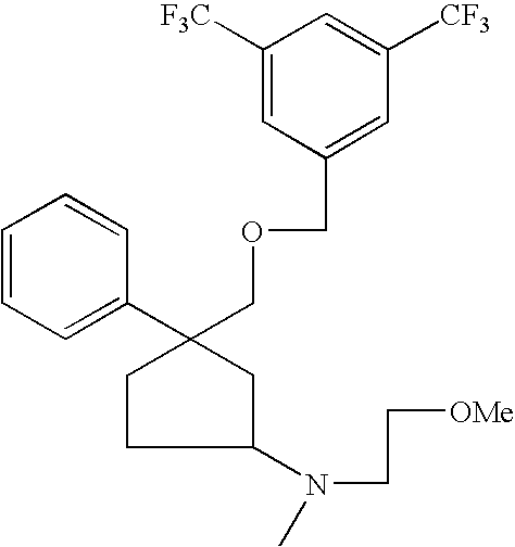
C1(C2(COCC3=CC([CF3])=CC([F3C])=C3)CC(N(CC[OMe])C)CC2)=CC=CC=C1
